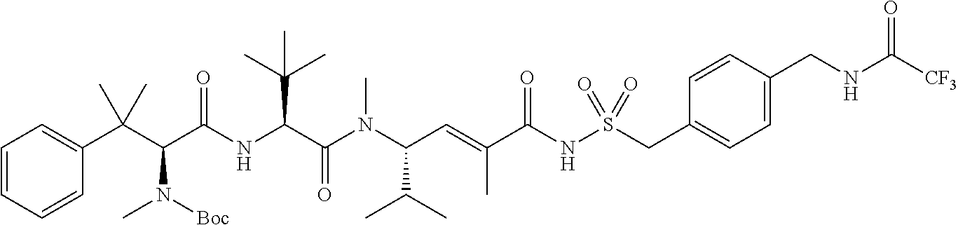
C1=CC=CC(C(C(C(NC(C(N(C(C=C(C(NS(CC2=CC=C(CNC([CF3])=O)C=C2)(=O)=O)=O)C)C(C)C)C)=O)C(C)(C)C)=O)N(C)[Boc])(C)C)=C1
